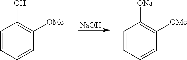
[NaOH].C1=CC=CC([OMe])=C1O.C1=CC=CC([OMe])=C1[ONa]
